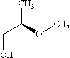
C(OC)(CO)C
